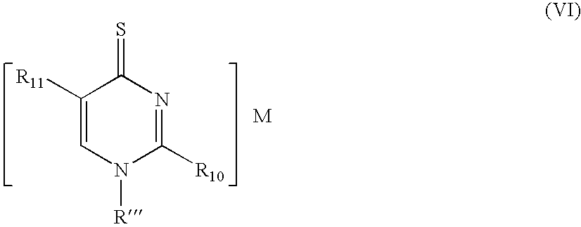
C1([R11])=CN([R])C([R10])=NC1=S.[M]
